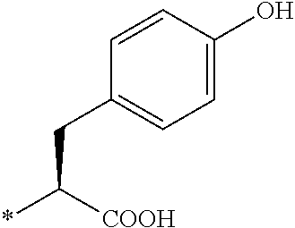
C(CC1=CC=C(O)C=C1)([COOH])*
